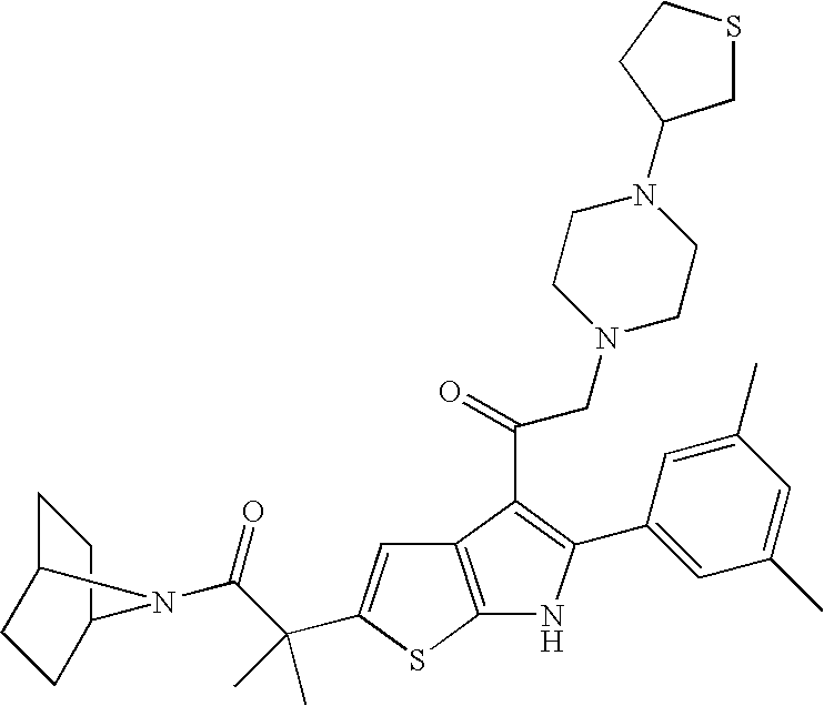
C12=C(SC(C(C(=O)N3C4CCC3CC4)(C)C)=C1)NC(C1=CC(C)=CC(C)=C1)=C2C(=O)CN1CCN(C2CSCC2)CC1
